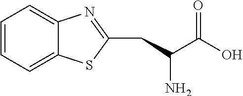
C1=CC=C2C(=C1)N=C(CC(C(O)=O)N)S2
